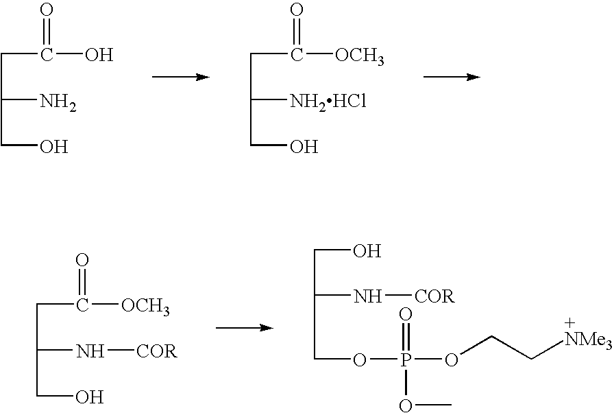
C(N)(CC(=O)O)CO.C([NH2HCl])(CC(=O)[OCH3])CO.C(N[COR])(CC(=O)[OCH3])CO.C(N[COR])(CO)COP(=O)(OC)OCC[+NMe3]
